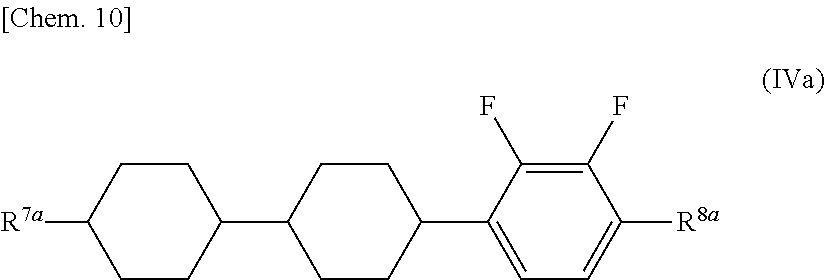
C1(C2CCC([R7a])CC2)CCC(C2=CC=C([R8a])C(F)=C2F)CC1
